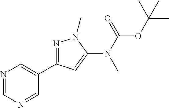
N1=CN=CC(C2=NN(C)C(N(C(OC(C)(C)C)=O)C)=C2)=C1
